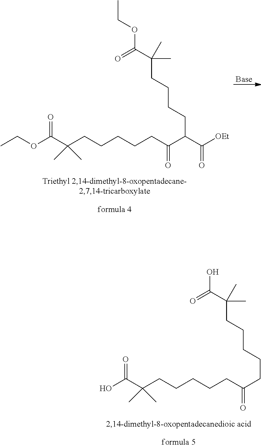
OC(C(CCCCCC(=O)CCCCCC(C(O)=O)(C)C)(C)C)=O.[Base].CCOC(C(CCCCC(C(=O)[OEt])C(=O)CCCCCC(C(OCC)=O)(C)C)(C)C)=O
